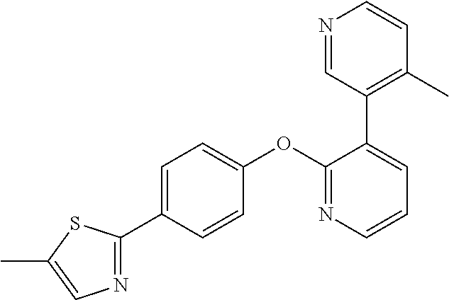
C1=C(C2=NC=C(C)S2)C=CC(OC2=NC=CC=C2C2=C(C)C=CN=C2)=C1
